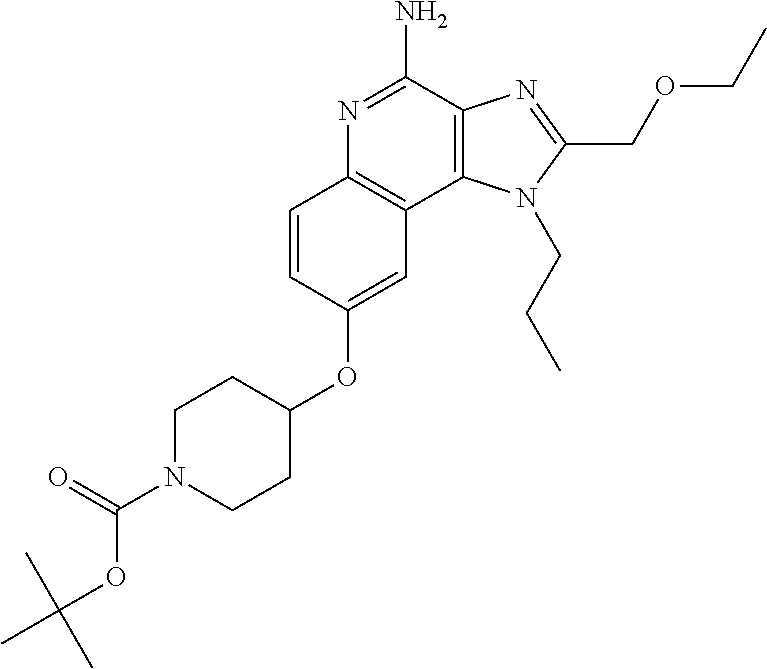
N1=C(N)C2=C(C3=C1C=CC(OC1CCN(C(OC(C)(C)C)=O)CC1)=C3)N(CCC)C(COCC)=N2
